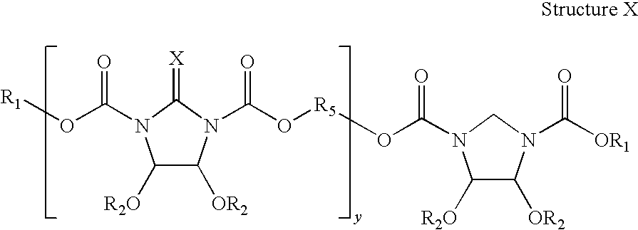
C1([R2O])C([OR2])N(C(=O)O[R5]OC(N2C([R2O])C([OR2])N(C([OR1])=O)C2)=O)C(=[X])N1C(=O)O[R1]
